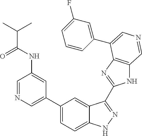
C1(C2=CN=CC(NC(=O)C(C)C)=C2)=CC=C2C(=C1)C(C1=NC3=C(N1)C=NC=C3C1=CC(F)=CC=C1)=NN2
